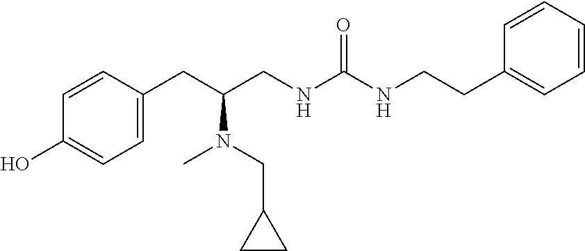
C1=C(CC(CNC(NCCC2=CC=CC=C2)=O)N(CC2CC2)C)C=CC(O)=C1
